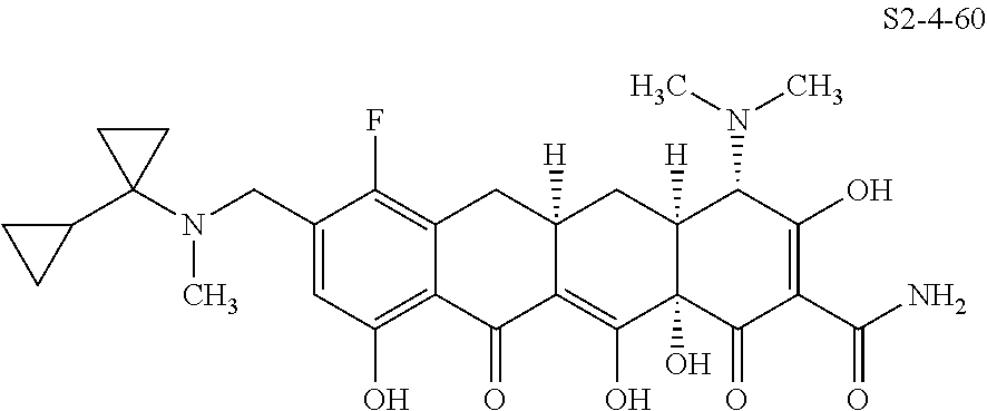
C1(CN(C2(C3CC3)CC2)C)=CC(O)=C2C(=C1F)CC1([H])C(=C(O)C3(O)C([H])(C1)C(N(C)C)C(O)=C(C(N)=O)C3=O)C2=O
